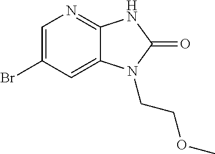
C1=C(Br)C=C2C(=N1)NC(=O)N2CCOC
